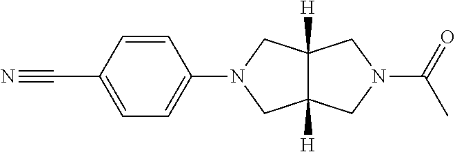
N#CC1=CC=C(N2CC3([H])C([H])(C2)CN(C(C)=O)C3)C=C1
